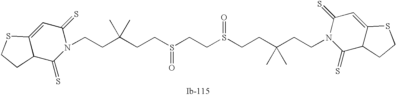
C(CCS(=O)CCS(=O)CCC(CCN1C(=S)C2C(=CC1=S)SCC2)(C)C)(CCN1C(=S)C=C2C(C1=S)CCS2)(C)C
